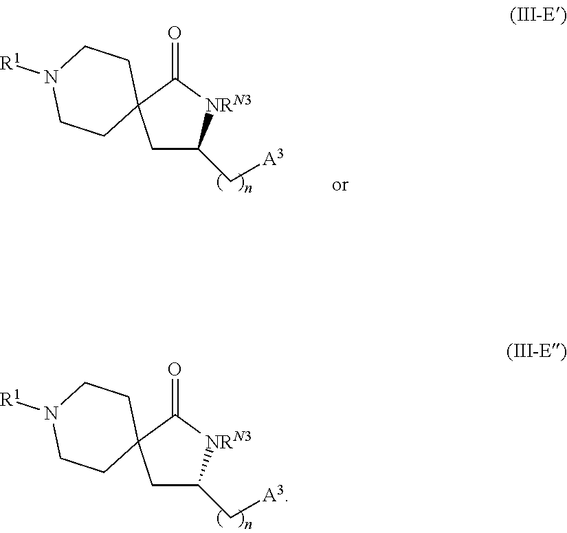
C1C(C[A3])[NRN3]C(=O)C12CCN([R1])CC2.C1C(C[A3])[NRN3]C(=O)C12CCN([R1])CC2
